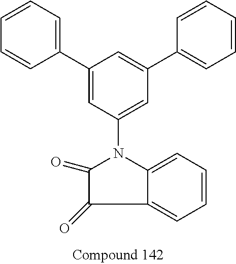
C1=C2C(=CC=C1)C(=O)C(=O)N2C1=CC(C2=CC=CC=C2)=CC(C2=CC=CC=C2)=C1
